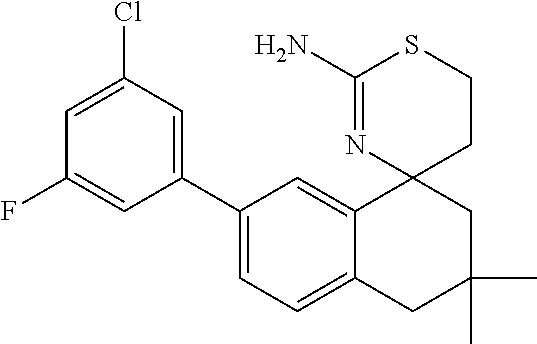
C1(C2=CC(Cl)=CC(F)=C2)=CC=C2C(=C1)C1(CC(C)(C)C2)CCSC(N)=N1
